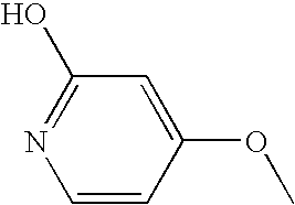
N1=C(O)C=C(OC)C=C1
